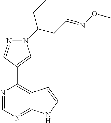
N1=CN=C2C(=C1C1=CN(C(CC=NOC)CC)N=C1)C=CN2
